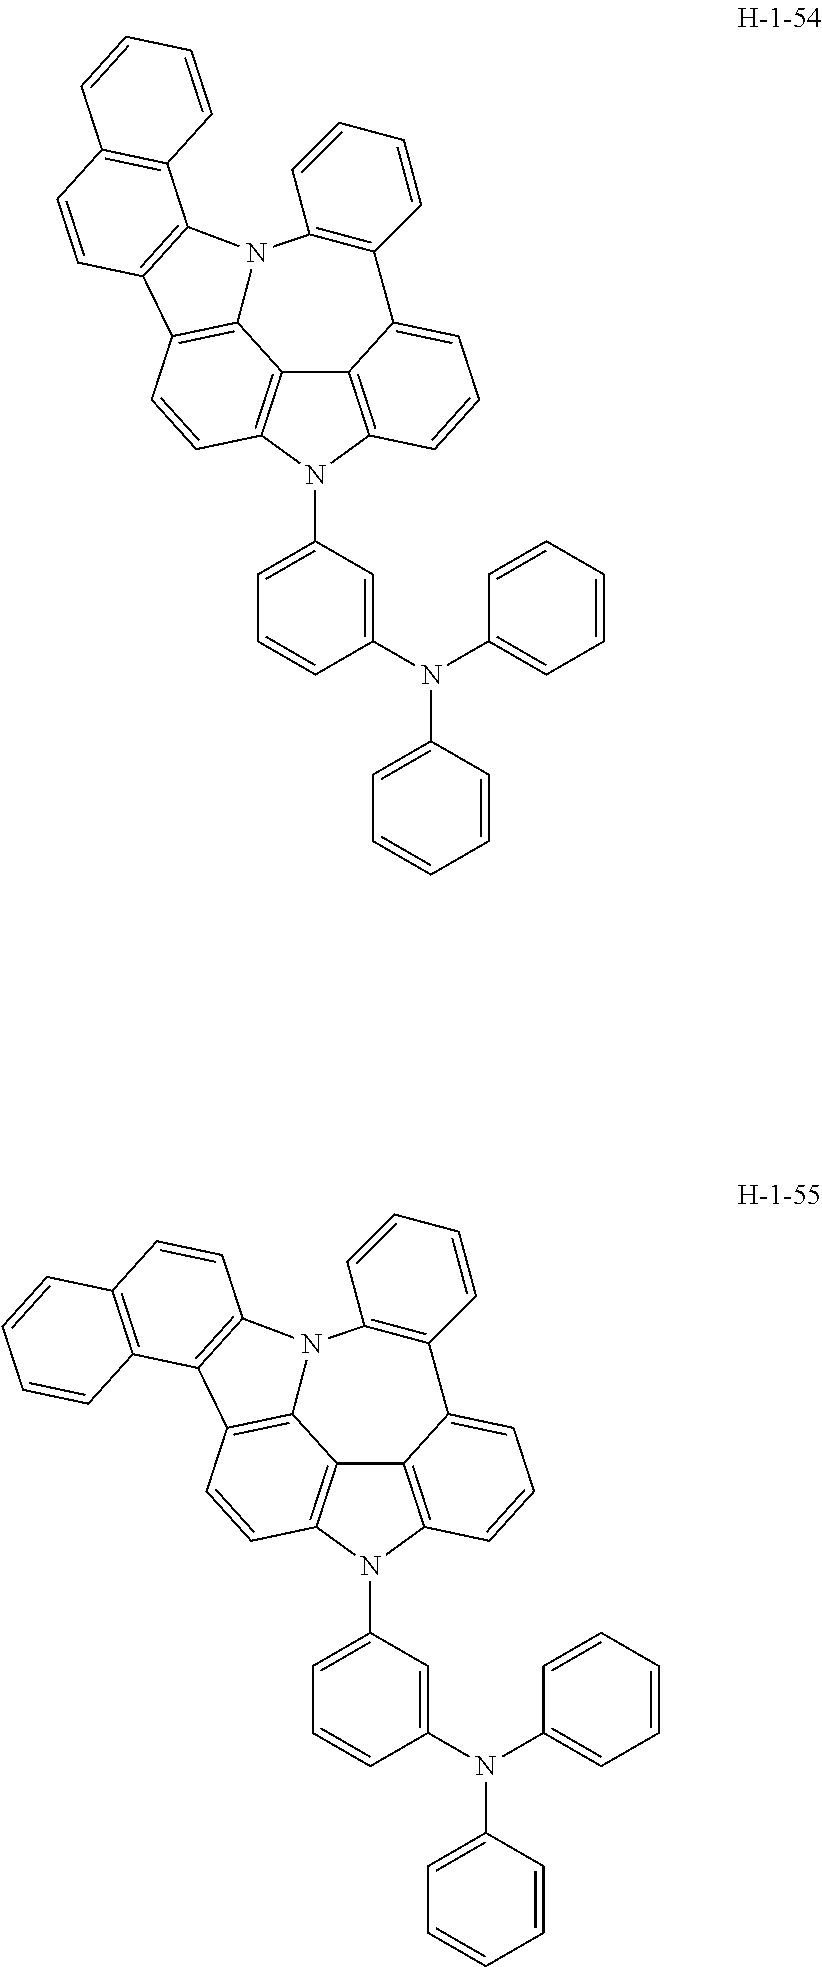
C1(N(C2=CC=CC=C2)C2=CC=CC=C2)=CC(N2C3=C4C5=C2C=CC2=C5N(C5=C(C4=CC=C3)C=CC=C5)C3=C2C=CC2=C3C=CC=C2)=CC=C1.C1(N(C2=CC=CC=C2)C2=CC=CC=C2)=CC(N2C3=C4C5=C2C=CC2=C5N(C5=C(C4=CC=C3)C=CC=C5)C3=C2C2=C(C=C3)C=CC=C2)=CC=C1
